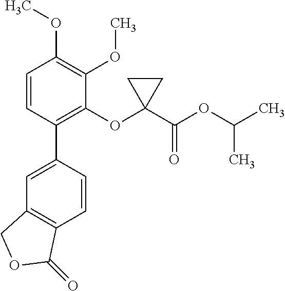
C1=C(C2=C(OC3(C(OC(C)C)=O)CC3)C(OC)=C(OC)C=C2)C=CC2=C1COC2=O
